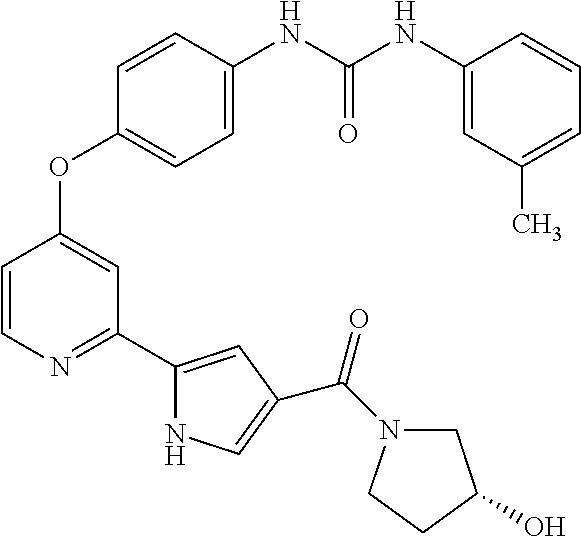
C1=C(NC(NC2=CC(C)=CC=C2)=O)C=CC(OC2=CC(C3=CC(C(N4CC(O)CC4)=O)=CN3)=NC=C2)=C1
